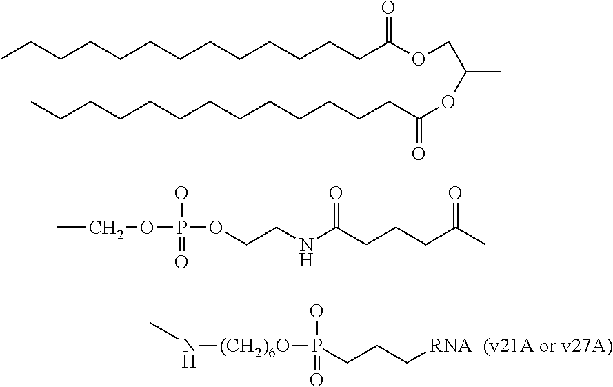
C(OP(OCCNC(CCCC(C)=O)=O)(O)=O)C.CCCCCCCCCCCCCC(OCC(OC(=O)CCCCCCCCCCCCC)C)=O.N([(CH2)6O]P(O)(=O)CCC[RNA])C
